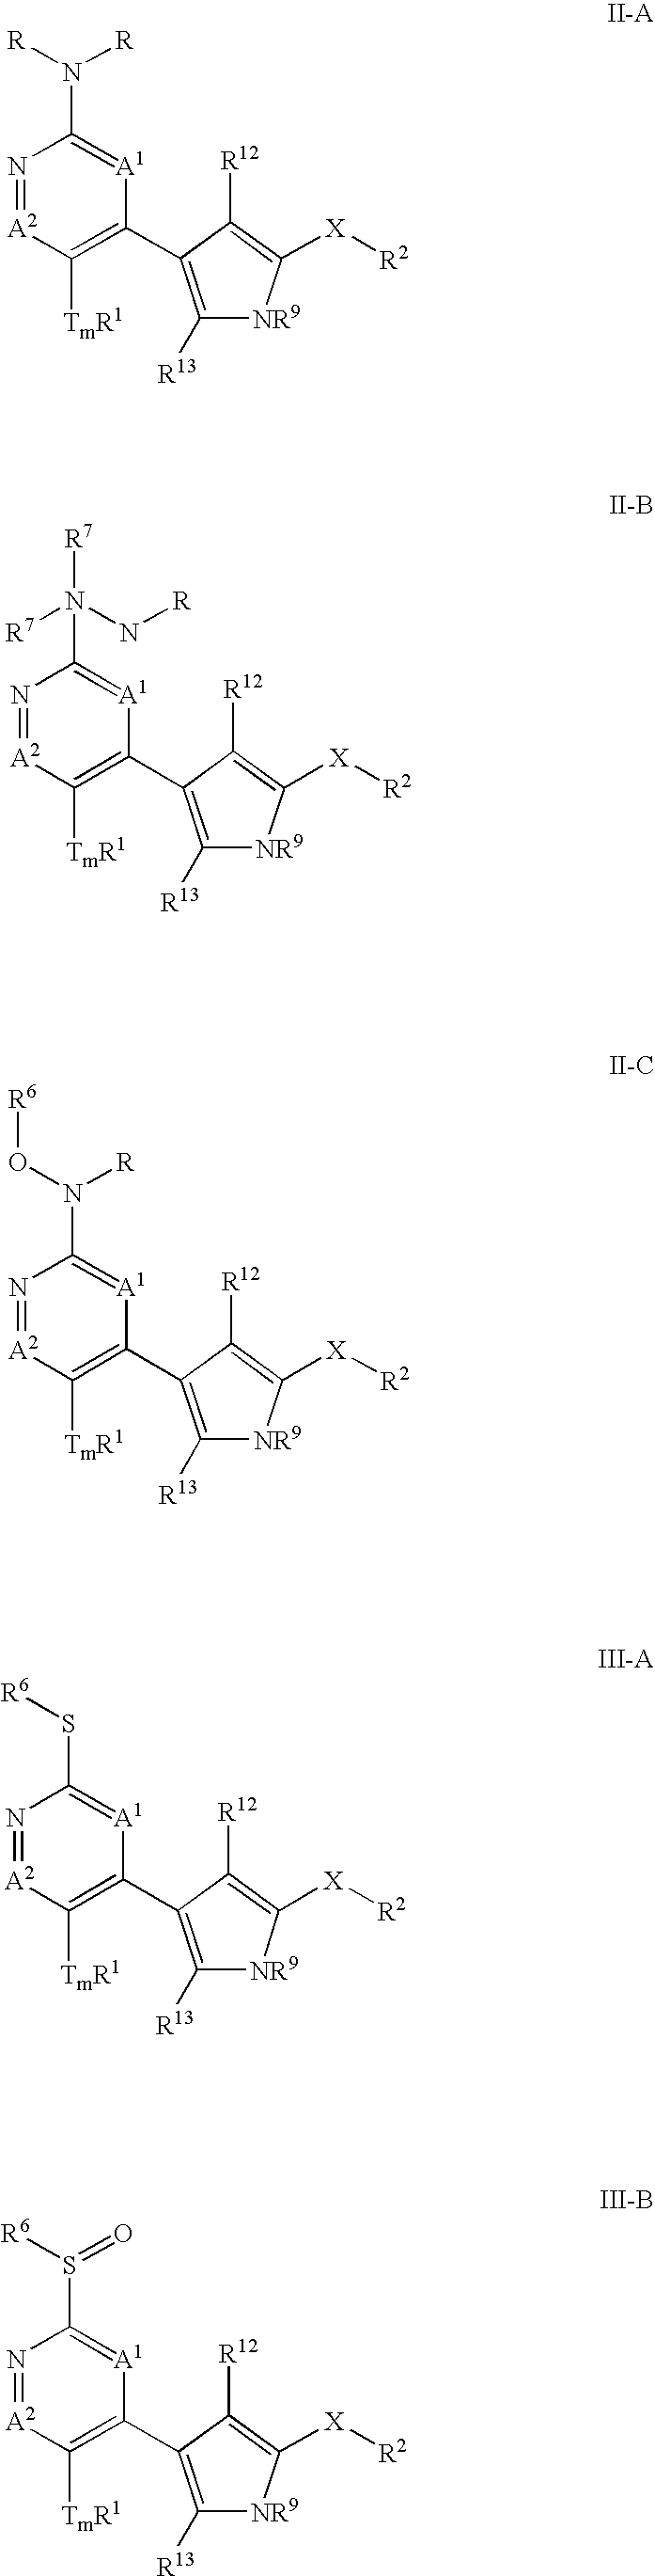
N1=[A2]C([TmR1])=C(C2=C([R13])[NR9]C([X][R2])=C2[R12])[A1]=C1N([R])[R].N1=[A2]C([TmR1])=C(C2=C([R13])[NR9]C([X][R2])=C2[R12])[A1]=C1N([R7])(N[R])[R7].N1=[A2]C([TmR1])=C(C2=C([R13])[NR9]C([X][R2])=C2[R12])[A1]=C1N(O[R6])[R].N1=[A2]C([TmR1])=C(C2=C([R13])[NR9]C([X][R2])=C2[R12])[A1]=C1S[R6].N1=[A2]C([TmR1])=C(C2=C([R13])[NR9]C([X][R2])=C2[R12])[A1]=C1S([R6])=O
